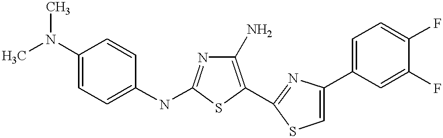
C1(N)=C(C2=NC(C3=CC=C(F)C(F)=C3)=CS2)SC(NC2=CC=C(N(C)C)C=C2)=N1
